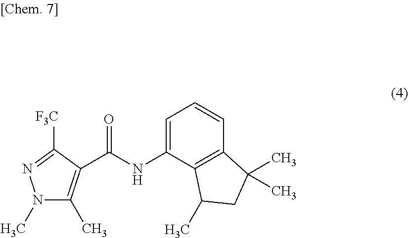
C12=C(C=CC=C1NC(C1=C(C)N(C)N=C1[F3C])=O)C(C)(C)CC2C
